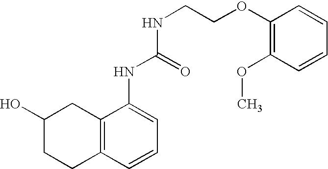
C1(O)CCC2=C(C1)C(NC(NCCOC1=C(OC)C=CC=C1)=O)=CC=C2
